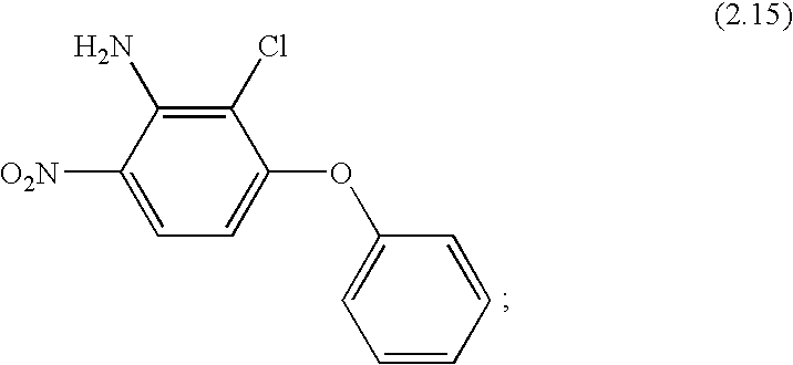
C1([O2N])=CC=C(OC2=CC=CC=C2)C(Cl)=C1N
